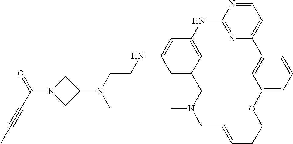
C1=NC2=NC(=C1)C1=CC(=CC=C1)OCCC=CCN(C)CC1=CC(NCCN(C3CN(C(C#CC)=O)C3)C)=CC(=C1)N2
